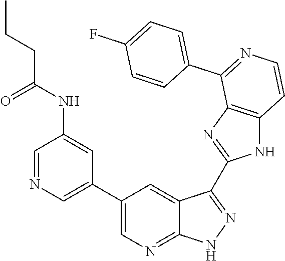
C1=NC=C(C2=CN=C3C(=C2)C(C2=NC4=C(N2)C=CN=C4C2=CC=C(F)C=C2)=NN3)C=C1NC(CCC)=O
